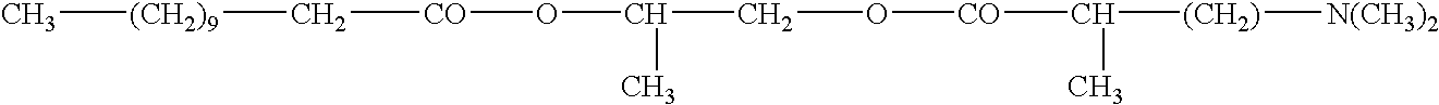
C[(CH2)9]C[CO]OC(C)CO[CO]C(C)[(CH2)][N(CH3)2]
